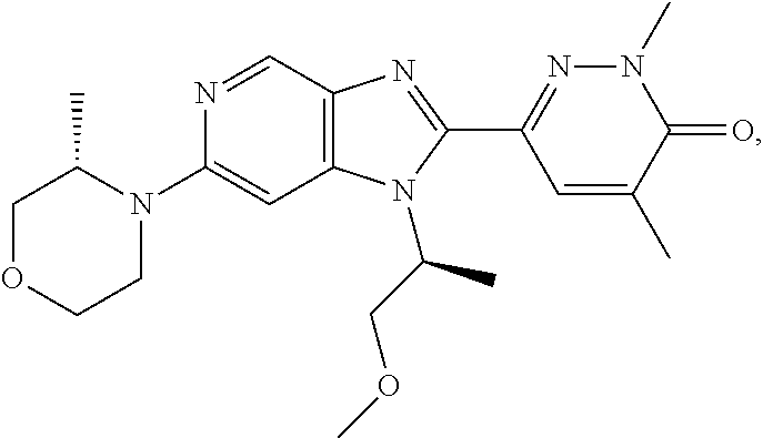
C1(N2C(C)COCC2)=CC2=C(C=N1)N=C(C1=NN(C)C(=O)C(C)=C1)N2C(COC)C
